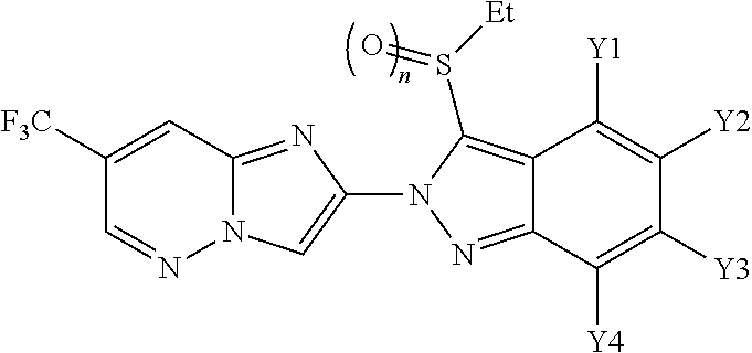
N12C(=NC(N3N=C4C(=C3S([Et])=O)C([Y1])=C([Y2])C([Y3])=C4[Y4])=C1)C=C([F3C])C=N2
